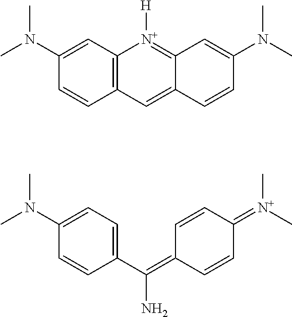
C1=CC2=C(C=C1N(C)C)[N+]([H])=C1C(=C2)C=CC(N(C)C)=C1.C1=CC(C(=C2C=CC(=[N+](C)C)C=C2)N)=CC=C1N(C)C
